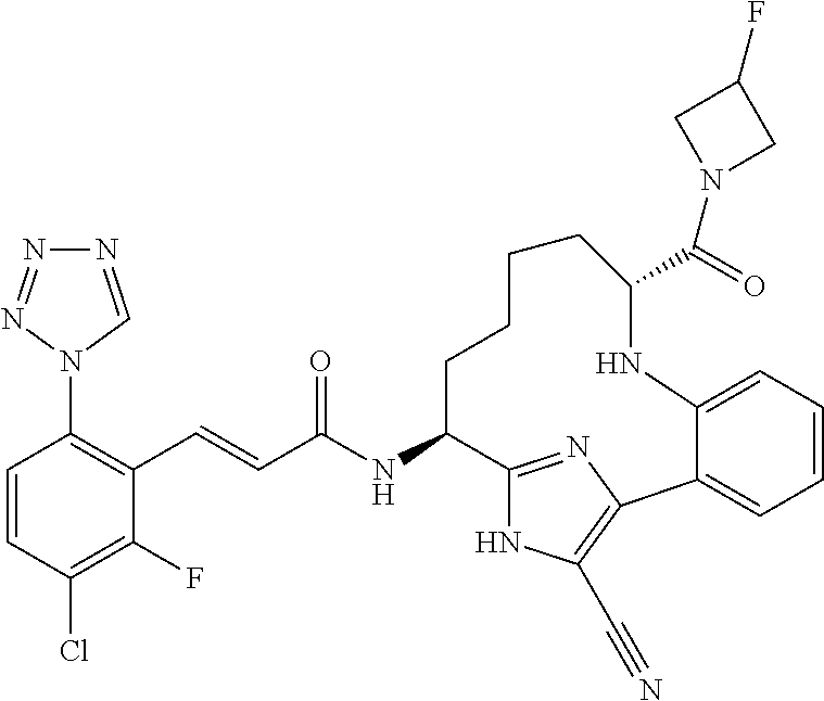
C(NC1C2=NC(=C(C#N)N2)C2=CC=CC=C2NC(C(N2CC(F)C2)=O)CCCC1)(=O)C=CC1=C(N2C=NN=N2)C=CC(Cl)=C1F
